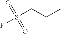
O=S(CCC)(F)=O
